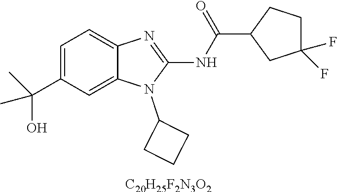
C1=C(C(C)(C)O)C=C2C(=C1)N=C(NC(C1CC(F)(F)CC1)=O)N2C1CCC1.[C20H25F2N3O2]
